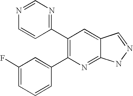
N1=CN=C(C2=C(C3=CC(F)=CC=C3)N=C3C(=C2)C=NN3)C=C1
